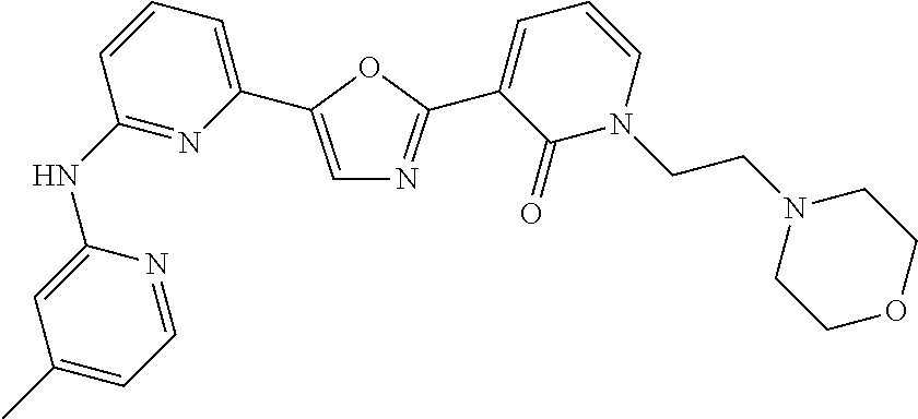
C1=C(C2=CC=CC(NC3=CC(C)=CC=N3)=N2)OC(C2=CC=CN(CCN3CCOCC3)C2=O)=N1
